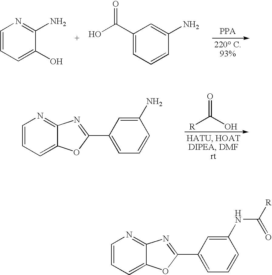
C1=CC=C(O)C(N)=N1.OC(C1=CC=CC(N)=C1)=O.O=C([R])O.C1=CC=C2C(=N1)N=C(C1=CC=CC(N)=C1)O2.C1=CC=C2C(=N1)N=C(C1=CC=CC(NC([R])=O)=C1)O2
